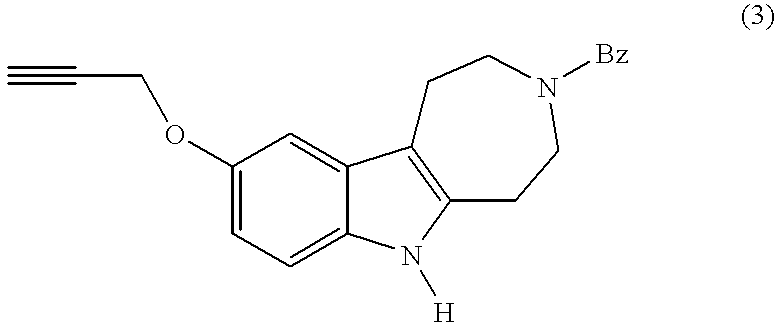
O(C1=CC=C2C(=C1)C1=C(N2[H])CCN([Bz])CC1)CC#C
